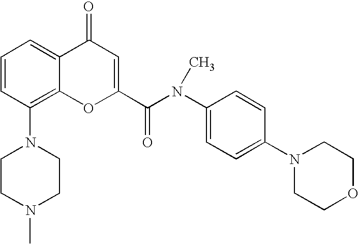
C1=CC(N2CCN(C)CC2)=C2C(=C1)C(=O)C=C(C(=O)N(C1=CC=C(N3CCOCC3)C=C1)C)O2
